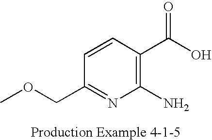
C1(COC)=NC(N)=C(C(O)=O)C=C1
